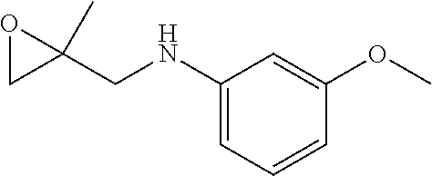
C1(NCC2(C)OC2)=CC=CC(OC)=C1
